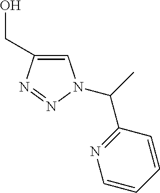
C1=C(CO)N=NN1C(C1=NC=CC=C1)C
